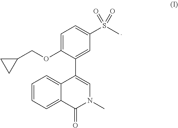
C1=C(OCC2CC2)C(C2=CN(C)C(=O)C3=CC=CC=C23)=CC(S(C)(=O)=O)=C1
